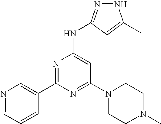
N1N=C(NC2=CC(N3CCN(C)CC3)=NC(C3=CN=CC=C3)=N2)C=C1C
